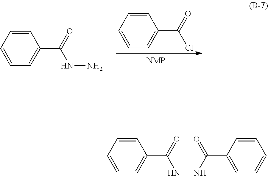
C1=CC=CC=C1C(Cl)=O.C1=CC=CC=C1C(NN)=O.C1=CC=CC=C1C(NNC(=O)C1=CC=CC=C1)=O
